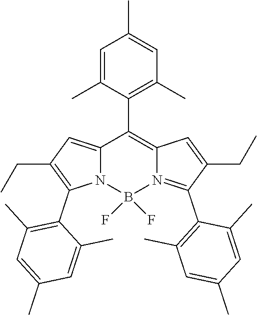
C12=CC(CC)=C(C3=C(C)C=C(C)C=C3C)N1B(F)(F)N1=C(C3=C(C)C=C(C)C=C3C)C(CC)=CC1=C2C1=C(C)C=C(C)C=C1C
